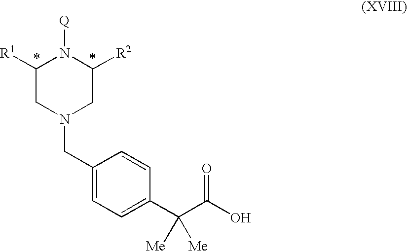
C1([R1])CN(CC2=CC=C(C(C(O)=O)([Me])[Me])C=C2)CC([R2])N1[Q]
